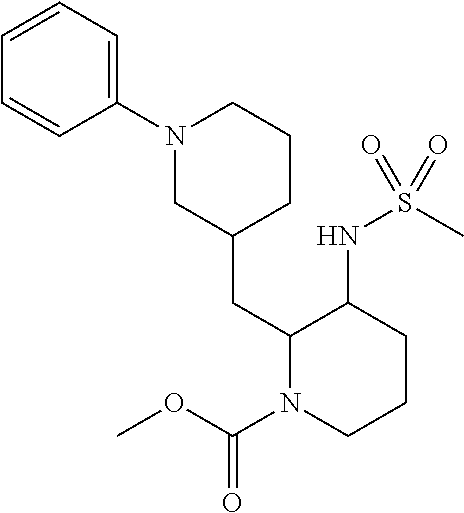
C1(N2CC(CC3N(C(=O)OC)CCCC3NS(C)(=O)=O)CCC2)=CC=CC=C1
